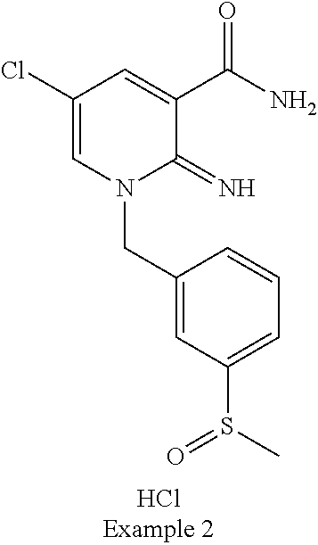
C(N1C(=N)C(C(N)=O)=CC(Cl)=C1)C1=CC(S(C)=O)=CC=C1
